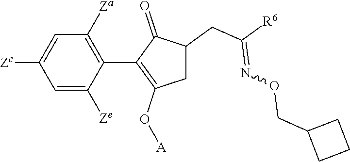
C1=C([Ze])C(C2=C(O[A])CC(CC([R6])=NOCC3CCC3)C2=O)=C([Za])C=C1[Zc]
